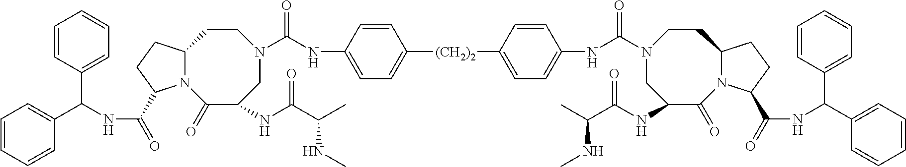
C1=CC(C(NC(=O)C2N3C(CC2)CCN(C(NC2=CC=C([(CH2)2]C4=CC=C(NC(=O)N5CC(NC(C(C)NC)=O)C(=O)N6C(CC5)CCC6C(=O)NC(C5=CC=CC=C5)C5=CC=CC=C5)C=C4)C=C2)=O)CC(NC(C(C)NC)=O)C3=O)C2=CC=CC=C2)=CC=C1
